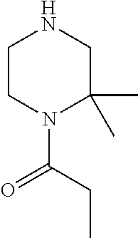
C1CN(C(=O)CC)C(C)(C)CN1
